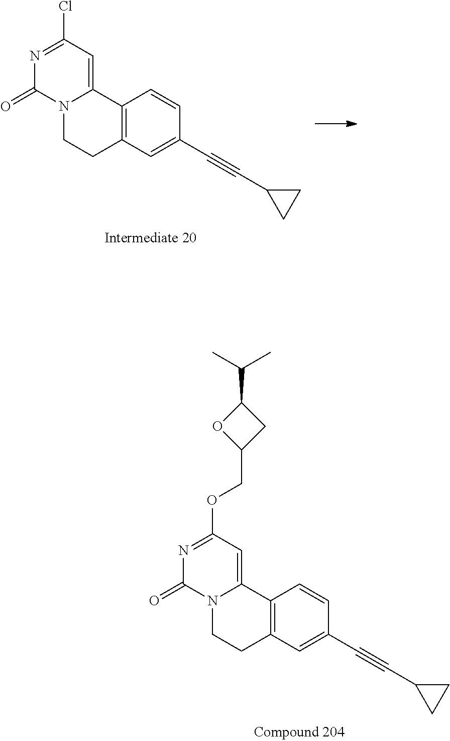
C12=C(C=C(C#CC3CC3)C=C1)CCN1C2=CC(Cl)=NC1=O.C12=C(C=C(C#CC3CC3)C=C1)CCN1C2=CC(OCC2CC(C(C)C)O2)=NC1=O
